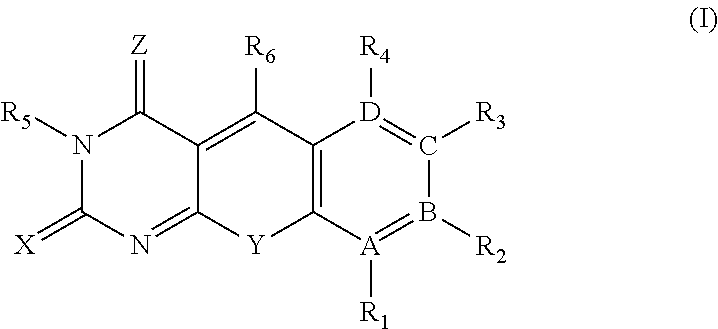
C12=C([A]([R1])=B([R2])C([R3])=[D]1[R4])[Y]C1=NC(=[X])N([R5])C(=[Z])C1=C2[R6]
